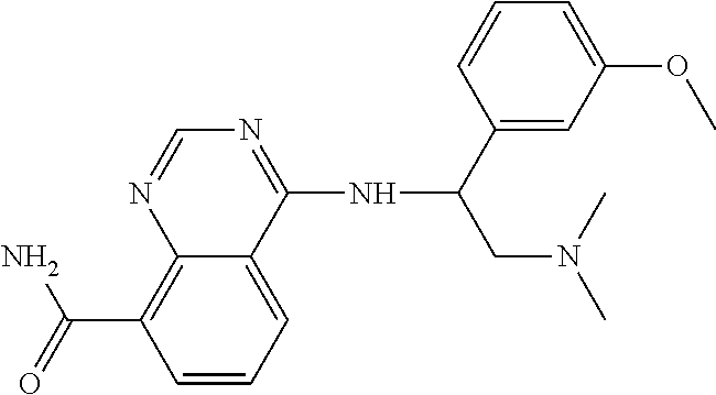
C(C1=C2C(=CC=C1)C(NC(C1=CC(OC)=CC=C1)CN(C)C)=NC=N2)(=O)N
